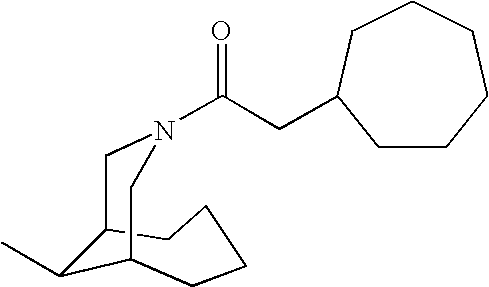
C(N1CC2C(C)C(CCCC2)C1)(CC1CCCCCC1)=O
